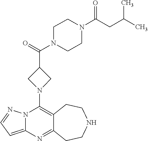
C12=C(N3CC(C(=O)N4CCN(C(=O)CC(C)C)CC4)C3)N3C(=CC=N3)N=C1CCNCC2
